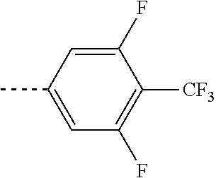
CC1=CC(F)=C([CF3])C(F)=C1
